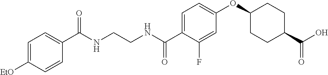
C1=C([EtO])C=CC(C(NCCNC(C2=CC=C(OC3CCC(C(O)=O)CC3)C=C2F)=O)=O)=C1
